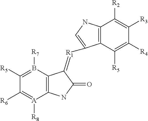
B1([R7])=C([R5])C([R6])=[A]([R8])C2=C1C(=[R1]C1=CNC3=C1C([R5])=C([R4])C([R3])=C3[R2])C(=O)N2
